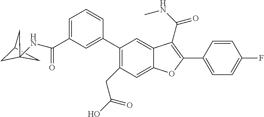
C1=C(C2=C(C(NC)=O)C3=CC(C4=CC(C(=O)NC56CC(C5)C6)=CC=C4)=C(CC(O)=O)C=C3O2)C=CC(F)=C1
